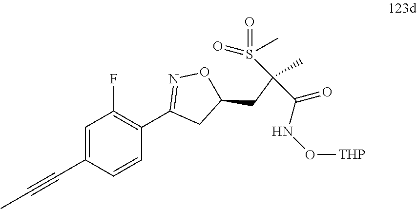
C(C1=CC(F)=C(C2=NOC(CC(C(=O)NO[THP])(C)S(=O)(=O)C)C2)C=C1)#CC
